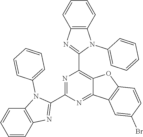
N1=C(C2=NC3=C(N2C2=CC=CC=C2)C=CC=C3)N=C2C(=C1C1=NC3=C(N1C1=CC=CC=C1)C=CC=C3)OC1=C2C=C(Br)C=C1
